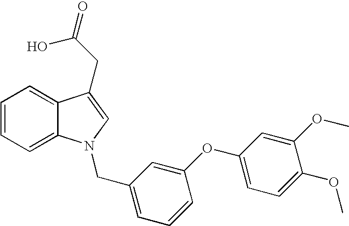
C1=CC=C2C(=C1)C(CC(O)=O)=CN2CC1=CC=CC(OC2=CC=C(OC)C(OC)=C2)=C1
